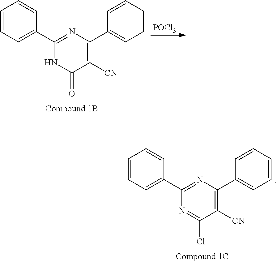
C1=CC=C(C2=NC(C3=CC=CC=C3)=C([CN])C(Cl)=N2)C=C1.C1=CC=C(C2=NC(C3=CC=CC=C3)=C([CN])C(=O)N2)C=C1.[POCl3]
